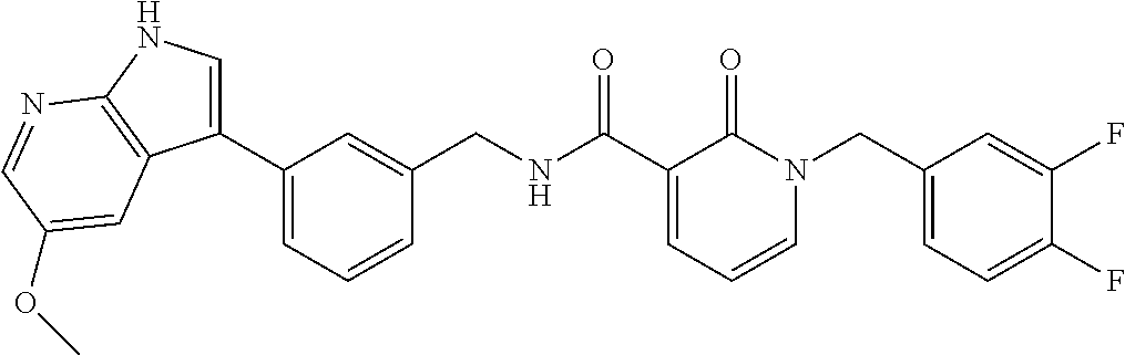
C1(C2=CNC3=C2C=C(OC)C=N3)=CC=CC(CNC(C2=CC=CN(CC3=CC=C(F)C(F)=C3)C2=O)=O)=C1
